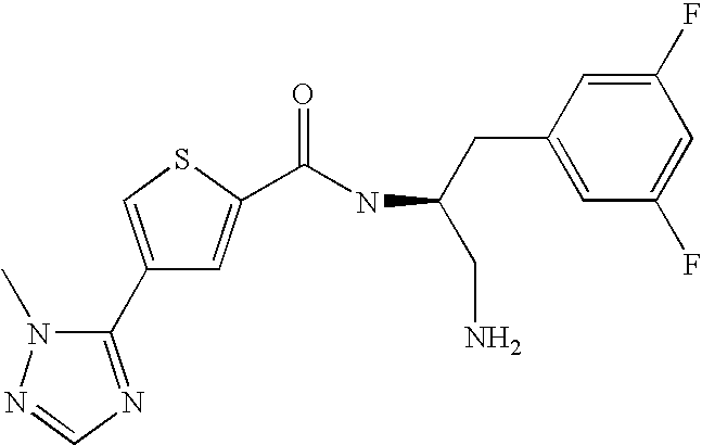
C1(C2=NC=NN2C)=CSC(C(NC(CN)CC2=CC(F)=CC(F)=C2)=O)=C1
